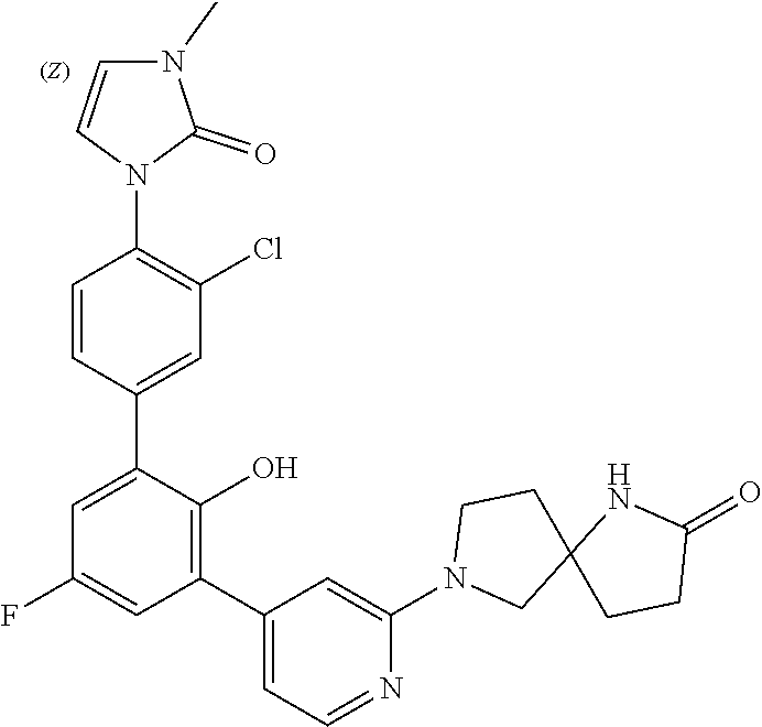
C1=C(C2=CC(Cl)=C(N3C(=O)N(C)C=C3)C=C2)C(O)=C(C2=CC=NC(N3CC4(CC3)CCC(=O)N4)=C2)C=C1F
